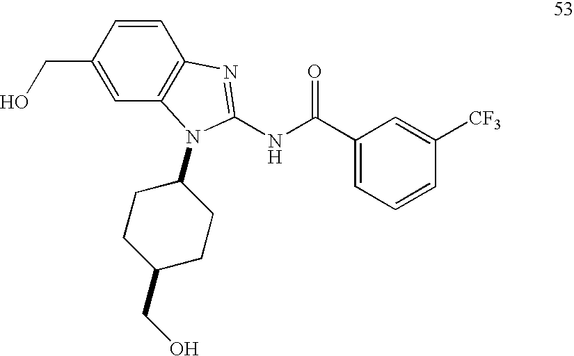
C1=CC2=C(C=C1CO)N(C1CCC(CO)CC1)C(NC(C1=CC=CC([CF3])=C1)=O)=N2
